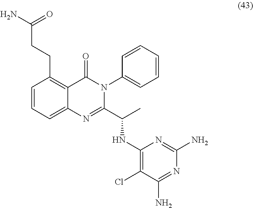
C1=CC=C2C(=C1CCC(N)=O)C(=O)N(C1=CC=CC=C1)C(C(C)NC1=C(Cl)C(N)=NC(N)=N1)=N2
